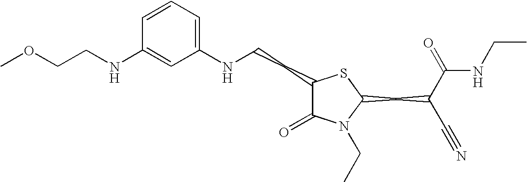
C1=CC=C(NCCC2C(=O)N(CC)C(CC(C#N)C(=O)NCC)S2)C=C1NCCOC
